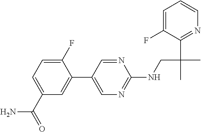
C1(C(=O)N)=CC=C(F)C(C2=CN=C(NCC(C)(C3=NC=CC=C3F)C)N=C2)=C1
